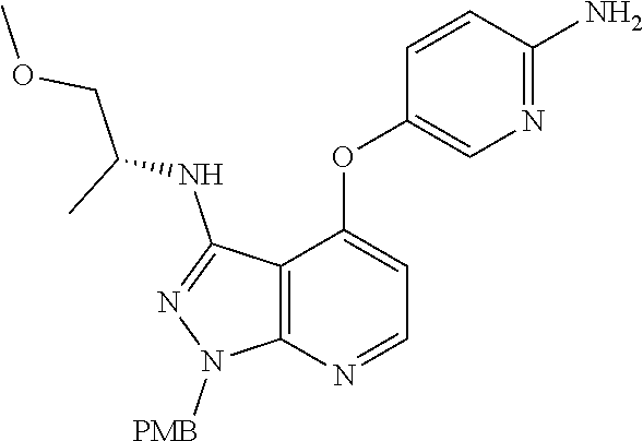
C12=C(N=CC=C1OC1=CN=C(N)C=C1)N([PMB])N=C2NC(COC)C
